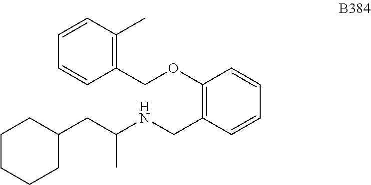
C1CCCC(CC(NCC2=C(OCC3=C(C)C=CC=C3)C=CC=C2)C)C1
